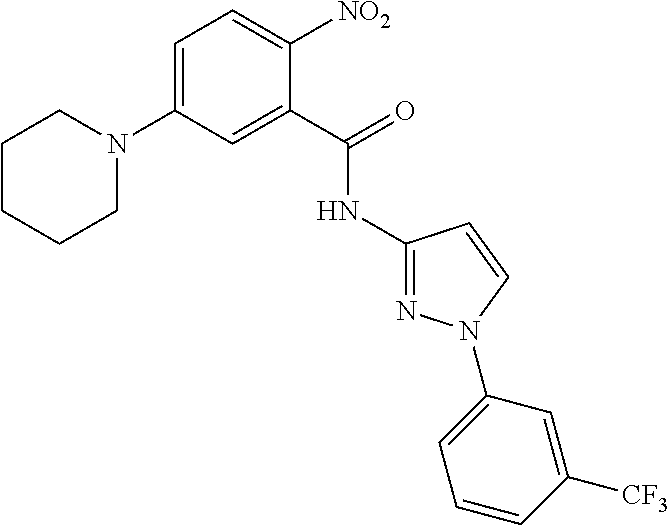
C1(NC(C2=CC(N3CCCCC3)=CC=C2[NO2])=O)=NN(C2=CC=CC([CF3])=C2)C=C1
